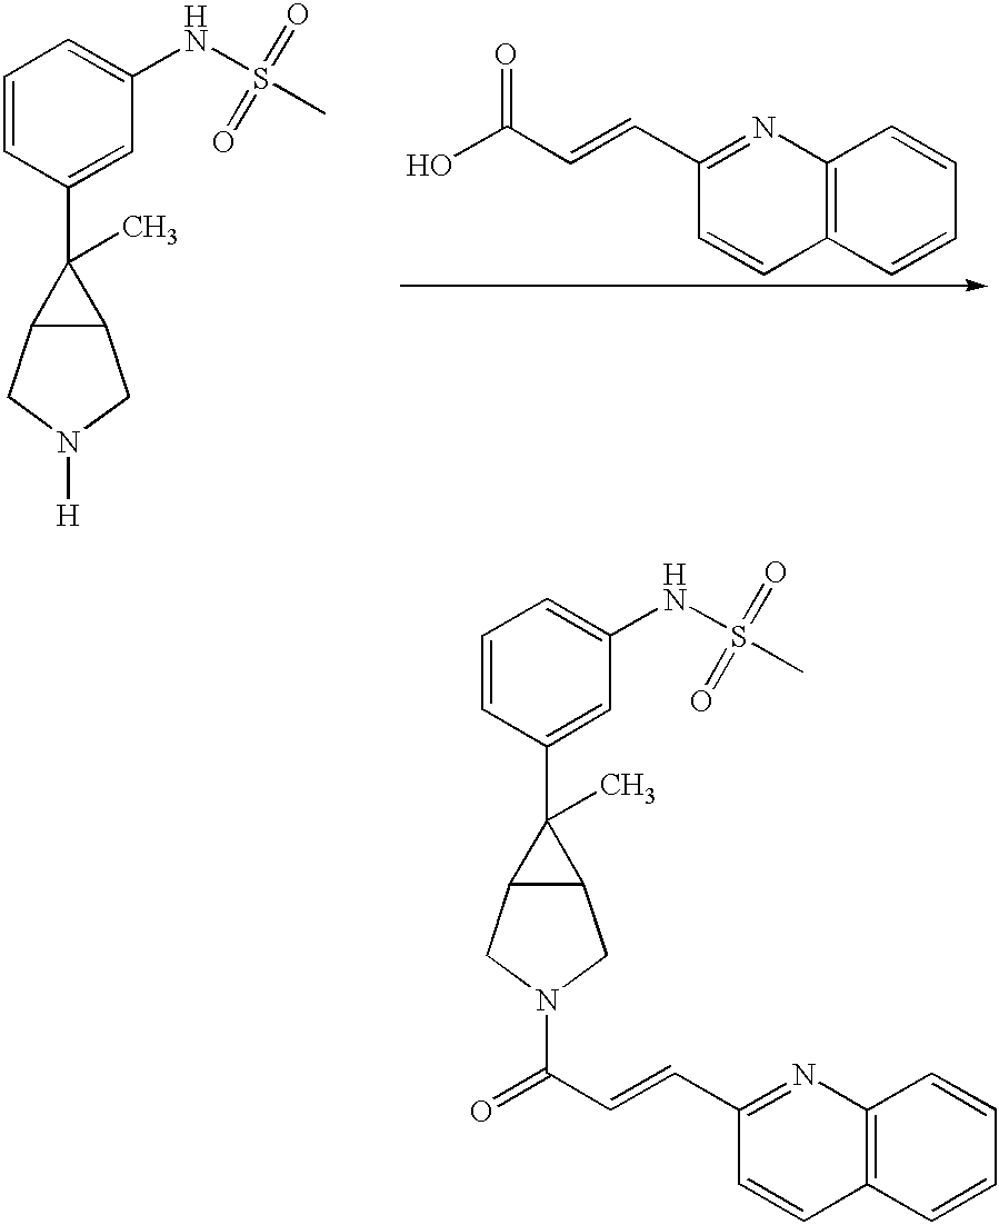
OC(C=CC1=NC2=C(C=C1)C=CC=C2)=O.C1=CC(C2(C)C3C2CN([H])C3)=CC(NS(=O)(C)=O)=C1.C1=CC(C2(C)C3C2CN(C(=O)C=CC2=NC4=C(C=C2)C=CC=C4)C3)=CC(NS(=O)(C)=O)=C1
